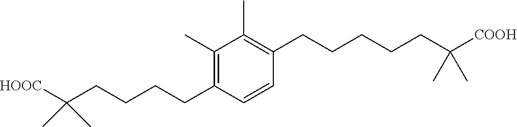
C1(C)=C(CCCCCC(C)(C)[COOH])C=CC(CCCCC(C)(C)[HOOC])=C1C
